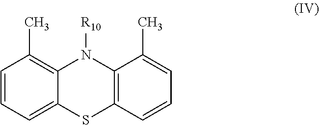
C1=CC=C2C(=C1C)N([R10])C1=C(S2)C=CC=C1C
